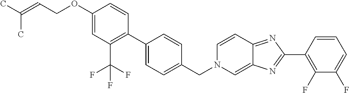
C1(OCC=C(C)C)=CC(C(F)(F)F)=C(C2=CC=C(CN3C=C4C(=NC(C5=C(F)C(F)=CC=C5)=N4)C=C3)C=C2)C=C1
